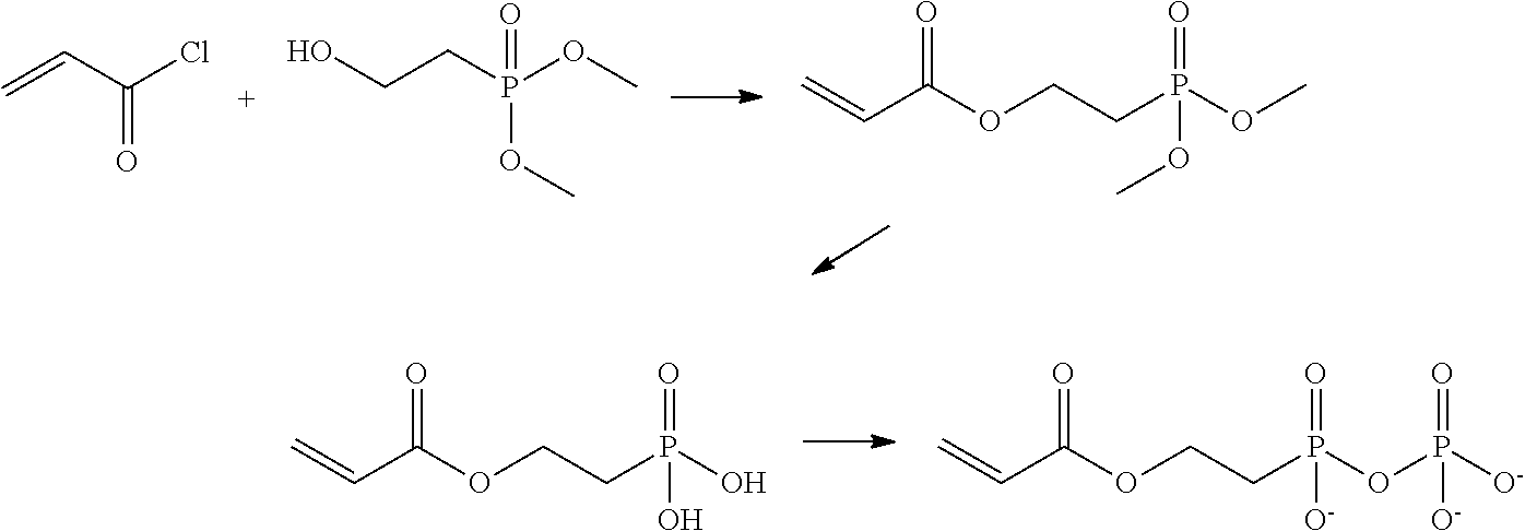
C=CC(Cl)=O.OCCP(OC)(OC)=O.C(OCCP(OC)(=O)OC)(=O)C=C.C(OCCP(O)(=O)O)(=O)C=C.C(CP(OP([O-])(=O)[O-])(=O)[O-])OC(C=C)=O
